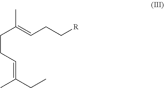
C(C(=CCC[R])C)CC=C(CC)C
